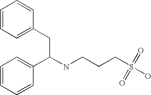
C1=CC=CC(C(NCCCS(=O)(O)=O)CC2=CC=CC=C2)=C1
